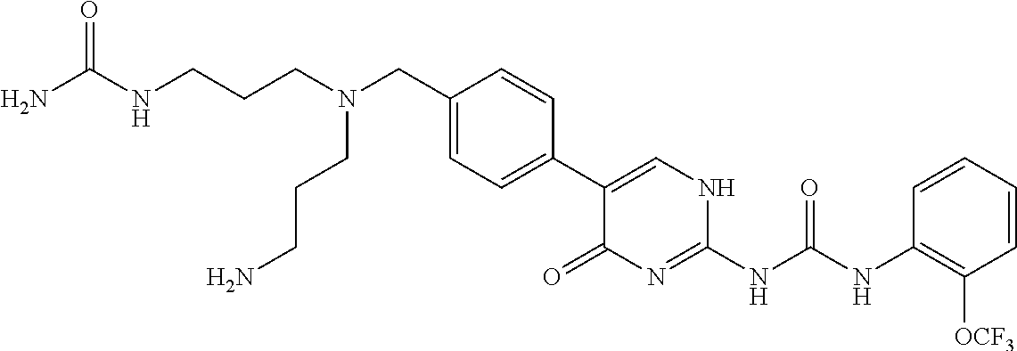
C(C1=CC=C(C2=CNC(NC(NC3=C([OCF3])C=CC=C3)=O)=NC2=O)C=C1)N(CCCNC(N)=O)CCCN
